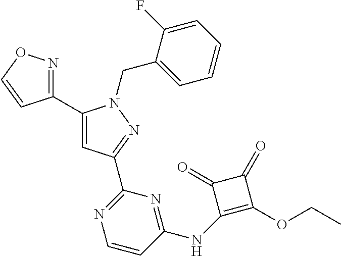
C1(C2=NOC=C2)=CC(C2=NC=CC(NC3=C(OCC)C(=O)C3=O)=N2)=NN1CC1=CC=CC=C1F
